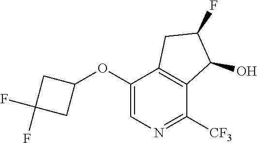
C1(OC2=CN=C([CF3])C3=C2CC(F)C3O)CC(F)(F)C1
